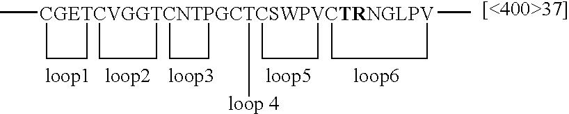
C[CGETCVGGTCNTPGCTCSWPVCTRNGLPV]12345(C)([loop 4])(CC1)(CC2)(CC3)(CC4)CC5
